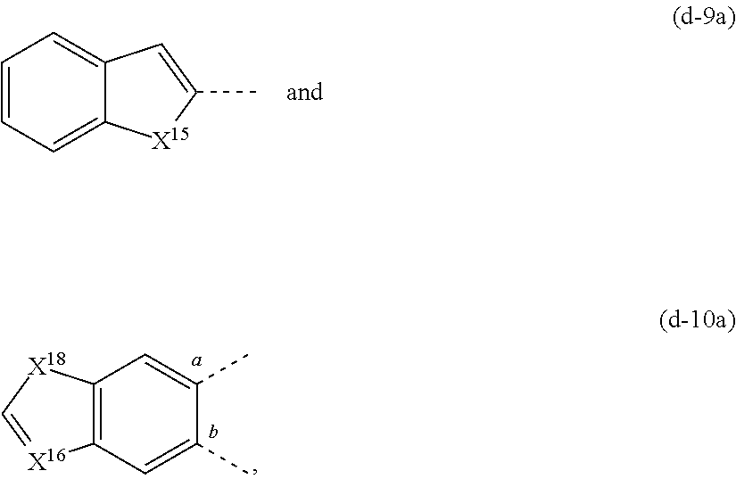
C12=C(C=C(C)C(C)=C1)[X16]=C[X18]2.C1=CC=C2C(=C1)C=C(C)[X15]2
